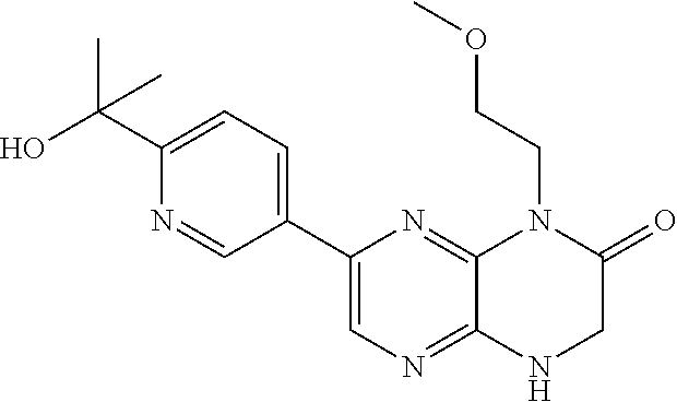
C1(C2=CN=C3C(=N2)N(CCOC)C(=O)CN3)=CC=C(C(C)(C)O)N=C1
